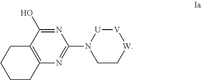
C12=C(CCCC1)N=C(N1[U][V][W]CC1)N=C2O
